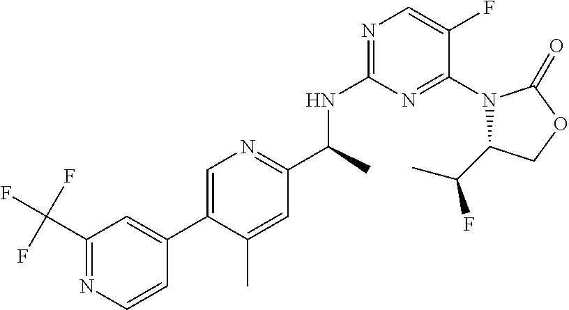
N1(C2=NC(NC(C)C3=NC=C(C4=CC(C(F)(F)F)=NC=C4)C(C)=C3)=NC=C2F)C(C(C)F)COC1=O
